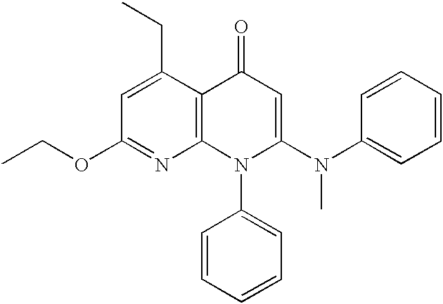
C1=C(CC)C2=C(N=C1OCC)N(C1=CC=CC=C1)C(N(C1=CC=CC=C1)C)=CC2=O
